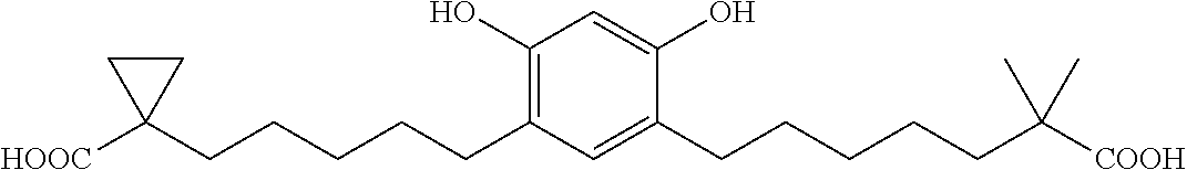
C1(O)=C(CCCCCC2([HOOC])CC2)C=C(CCCCCC([COOH])(C)C)C(O)=C1
